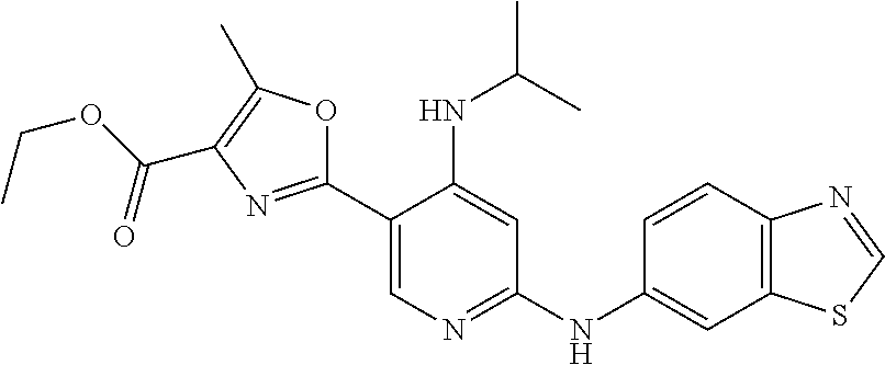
C1(C2=CN=C(NC3=CC4=C(C=C3)N=CS4)C=C2NC(C)C)=NC(C(OCC)=O)=C(C)O1
